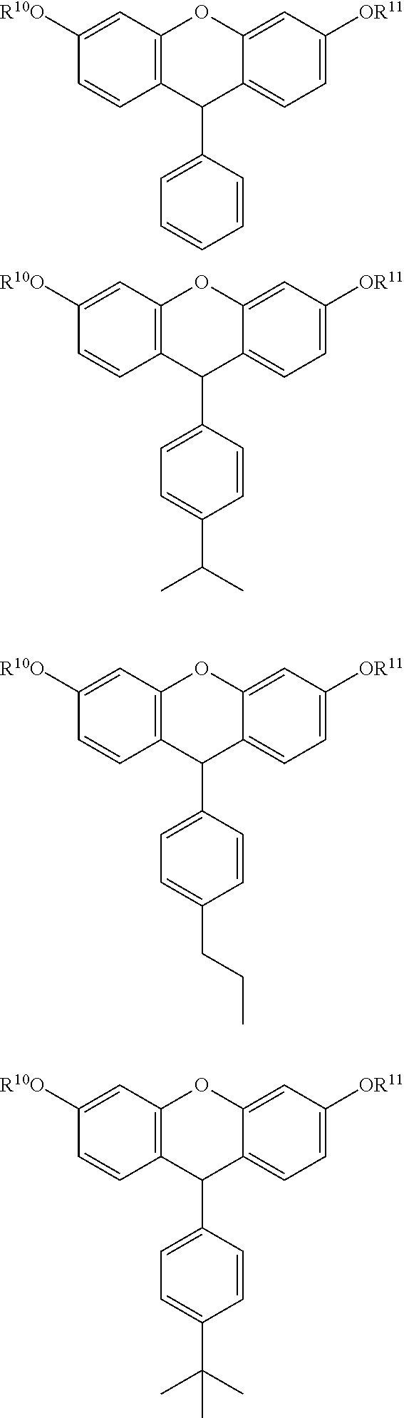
C12=CC=C([OR11])C=C1OC1=C(C2C2=CC=C(CCC)C=C2)C=CC([R10O])=C1.C1=C2C(C3=CC=C(C(C)C)C=C3)C3=C(C=C([R10O])C=C3)OC2=CC([OR11])=C1.C1=C2C(C3=CC=C(C(C)(C)C)C=C3)C3=C(C=C([R10O])C=C3)OC2=CC([OR11])=C1.C1=C2C(C3=CC=CC=C3)C3=C(C=C([R10O])C=C3)OC2=CC([OR11])=C1
